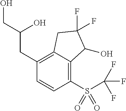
C(C1=C2C(=C(S(=O)(=O)C(F)(F)F)C=C1)C(O)C(F)(F)C2)C(O)CO
